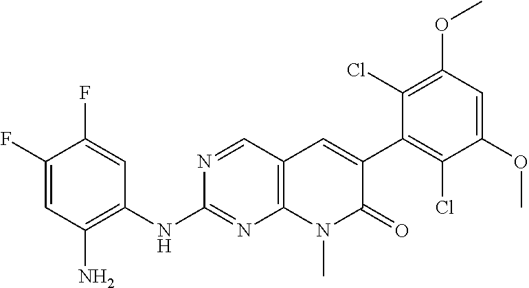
C1(NC2=NC3=C(C=N2)C=C(C2=C(Cl)C(OC)=CC(OC)=C2Cl)C(=O)N3C)=C(N)C=C(F)C(F)=C1
